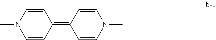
C1(=C2C=CN(C)C=C2)C=CN(C)C=C1
